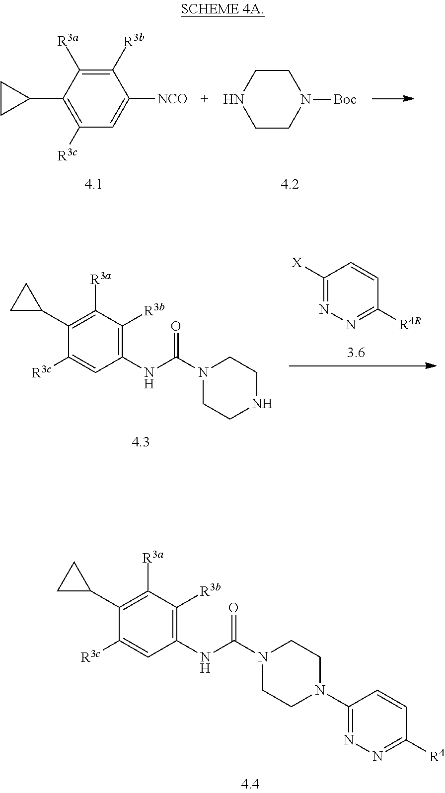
C1([R3b])=C([R3a])C(C2CC2)=C([R3c])C=C1[NCO].C1CNCCN1[Boc].C1(NC(=O)N2CCNCC2)=C([R3b])C([R3a])=C(C2CC2)C([R3c])=C1.C1([X])=NN=C([R4R])C=C1.C1(NC(=O)N2CCN(C3=NN=C([R4])C=C3)CC2)=C([R3b])C([R3a])=C(C2CC2)C([R3c])=C1
